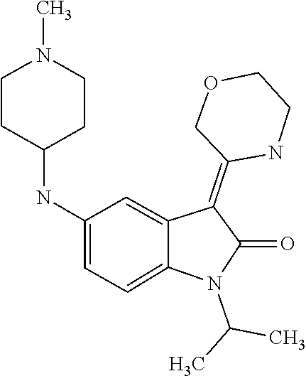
N1(C(C)C)C(=O)C(=C2COCCN2)C2=CC(NC3CCN(C)CC3)=CC=C12
